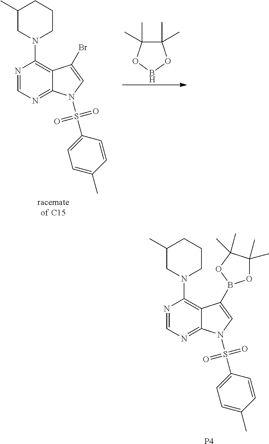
N1=CN=C2C(=C1N1CCCC(C)C1)C(Br)=CN2S(C1=CC=C(C)C=C1)(=O)=O.[racemateof C15].C1(C)(C)C(C)(C)OBO1.N1=CN=C2C(=C1N1CCCC(C)C1)C(B1OC(C)(C)C(C)(C)O1)=CN2S(C1=CC=C(C)C=C1)(=O)=O.[P4]
